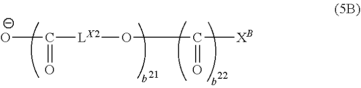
[O-]C(=O)[LX2]OC(=O)[XB]
